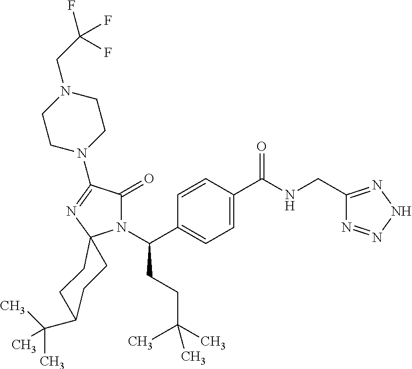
C1C(C(C)(C)C)CCC2(C1)N(C(CCC(C)(C)C)C1=CC=C(C(=O)NCC3=NNN=N3)C=C1)C(=O)C(N1CCN(CC(F)(F)F)CC1)=N2
